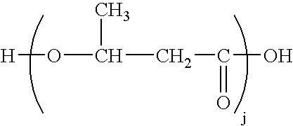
O(C(C)CC(=O)O)[H]
